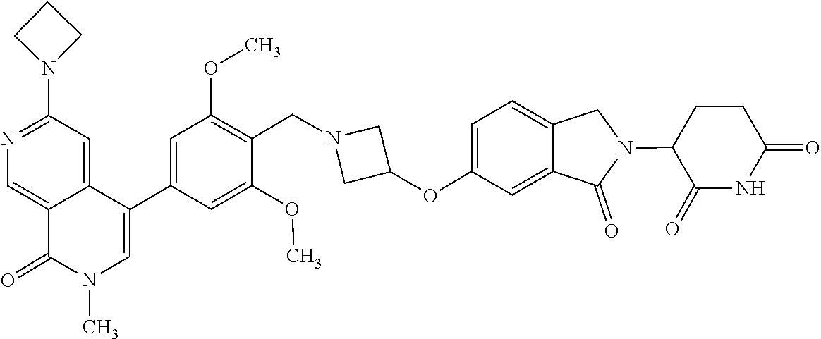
N1(C)C=C(C2=CC(OC)=C(CN3CC(OC4=CC=C5C(=C4)C(=O)N(C4C(=O)NC(=O)CC4)C5)C3)C(OC)=C2)C2=CC(N3CCC3)=NC=C2C1=O
